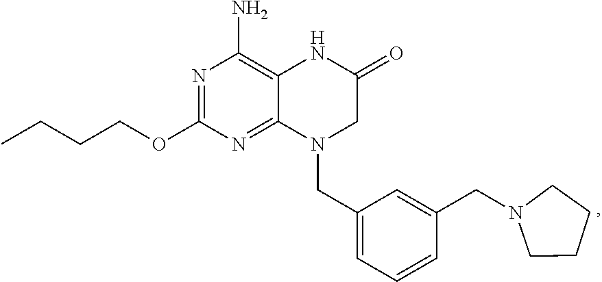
C12=NC(OCCCC)=NC(N)=C1NC(=O)CN2CC1=CC=CC(CN2CCCC2)=C1
